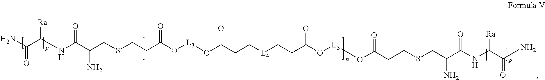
C(=O)(C([Ra])NC(=O)C(CSCCC(O[L3]OC(CC[L4]CCC(O[L3]OC(CCSCC(C(=O)NC(C(N)=O)[Ra])N)=O)=O)=O)=O)N)N
